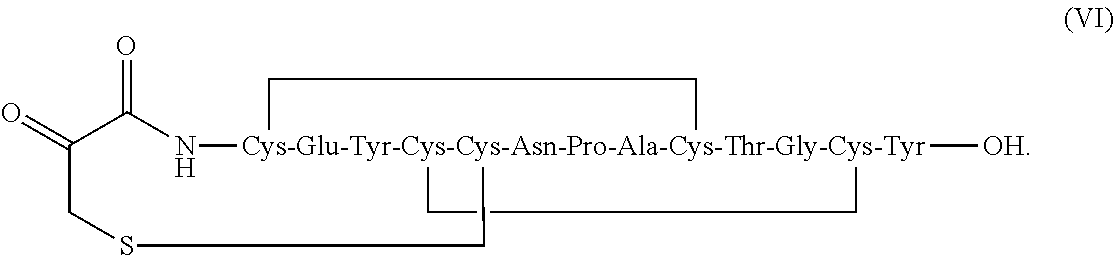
O=C1N[Cys-Glu-Tyr-Cys-Cys-Asn-Pro-Ala-Cys-Thr-Gly-Cys-Tyr]23([OH])(CC2)(CC3)CSCC1=O
